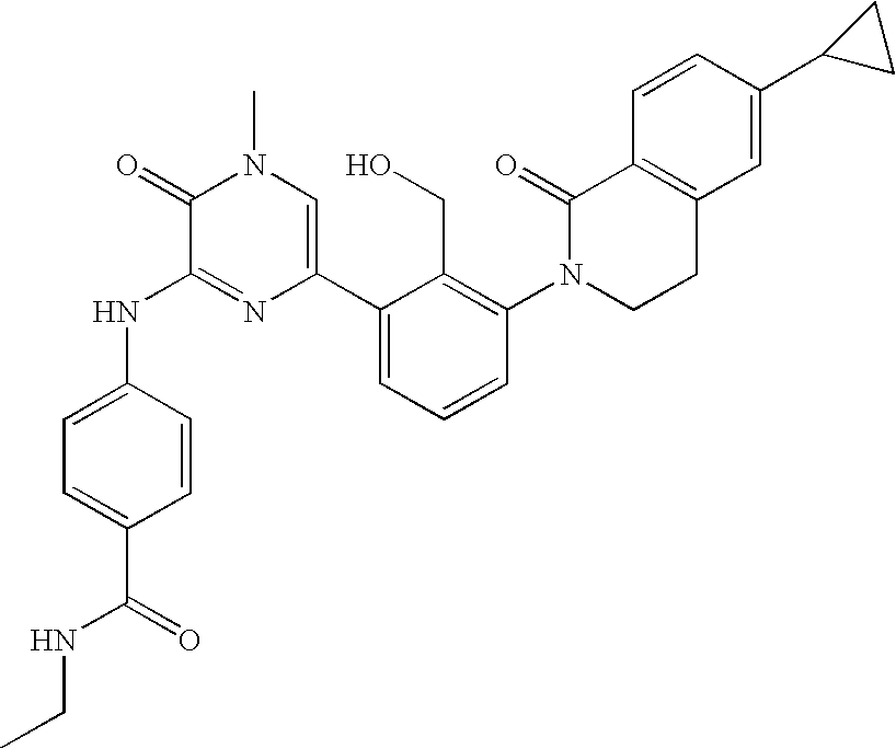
N(C1=NC(C2=CC=CC(N3CCC4=C(C3=O)C=CC(C3CC3)=C4)=C2CO)=CN(C)C1=O)C1=CC=C(C(=O)NCC)C=C1
